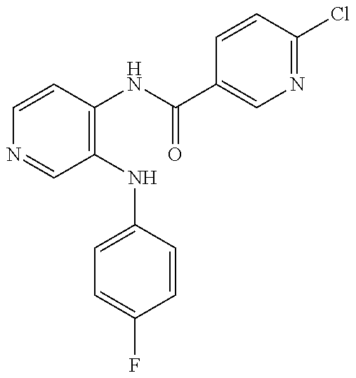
C1=CC(NC(C2=CN=C(Cl)C=C2)=O)=C(NC2=CC=C(F)C=C2)C=N1
